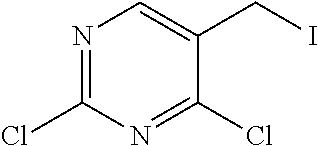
N1=C(Cl)N=C(Cl)C(CI)=C1
